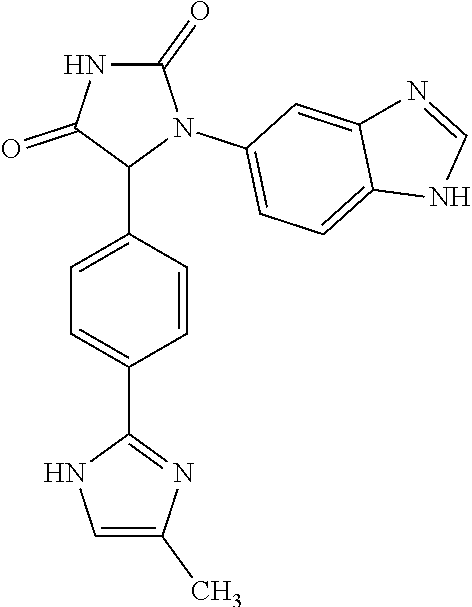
C1=C(C2N(C3=CC=C4C(=C3)N=CN4)C(=O)NC2=O)C=CC(C2=NC(C)=CN2)=C1
